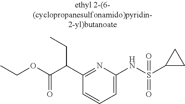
C1(C(C(OCC)=O)CC)=NC(NS(C2CC2)(=O)=O)=CC=C1
